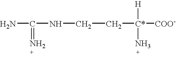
C(C[C*]([COO-])([H])N)NC(N)=N
